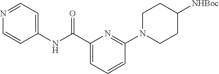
N1=CC=C(NC(C2=CC=CC(N3CCC([NHBoc])CC3)=N2)=O)C=C1
